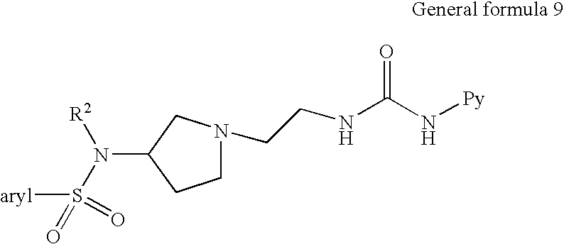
C(N[Py])(=O)NCCN1CCC(N(S([aryl])(=O)=O)[R2])C1
